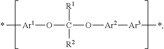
C[Ar1]OC([R1])([R2])O[Ar2][Ar3]C
